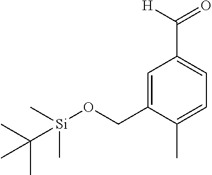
C1=C(CO[Si](C)(C)C(C)(C)C)C(C)=CC=C1C([H])=O
